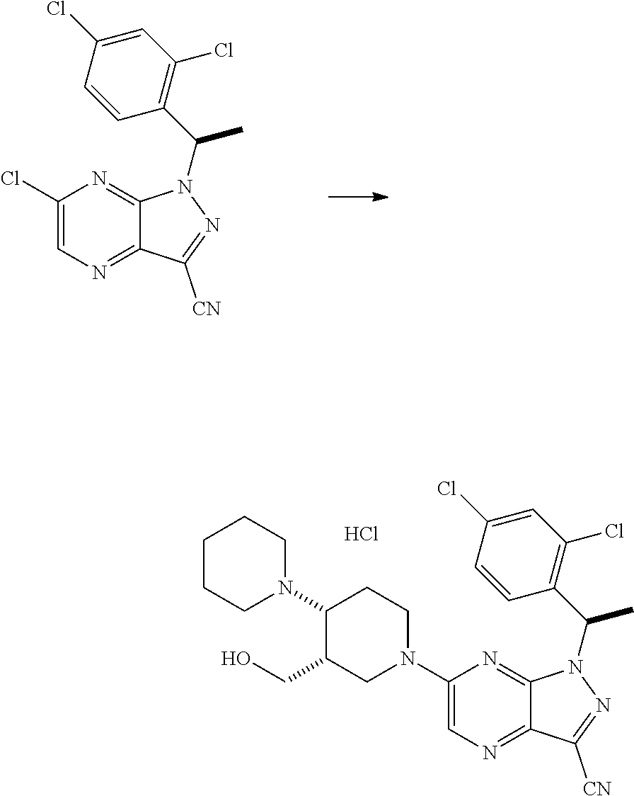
ClC1=CN=C2C(=N1)N(C(C1=C(Cl)C=C(Cl)C=C1)C)N=C2[CN].N1(C2=CN=C3C(=N2)N(C(C2=C(Cl)C=C(Cl)C=C2)C)N=C3[CN])CCC(N2CCCCC2)C(CO)C1.Cl
